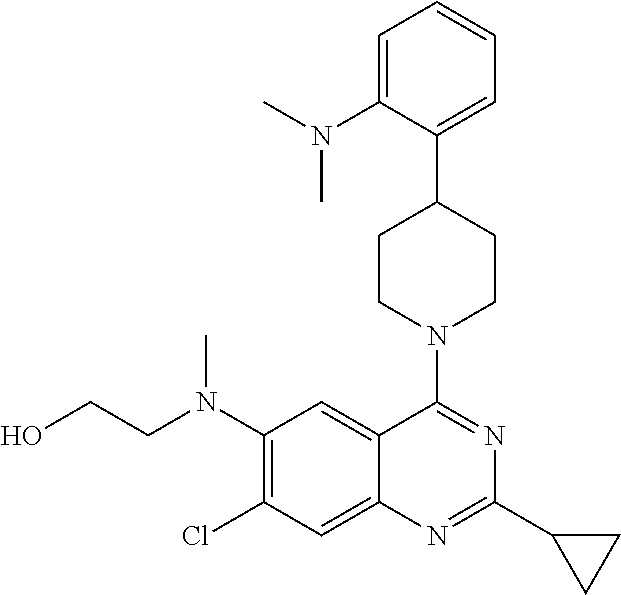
C1(N(CCO)C)=C(Cl)C=C2C(=C1)C(N1CCC(C3=CC=CC=C3N(C)C)CC1)=NC(C1CC1)=N2
